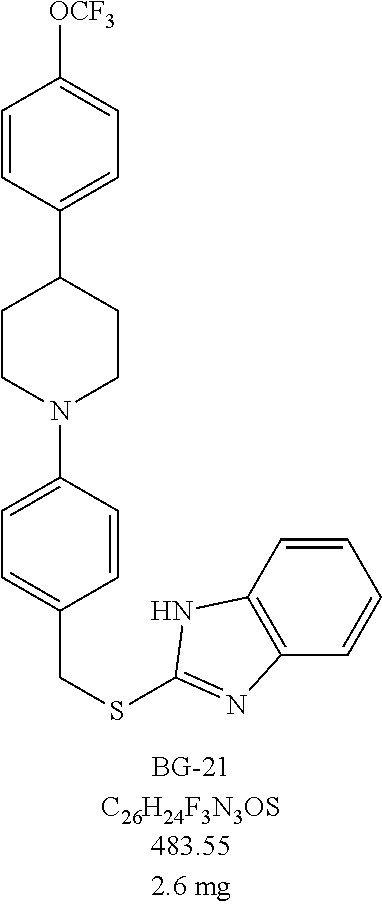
C1=CC(C2CCN(C3=CC=C(CSC4=NC5=C(C=CC=C5)N4)C=C3)CC2)=CC=C1[OCF3]
